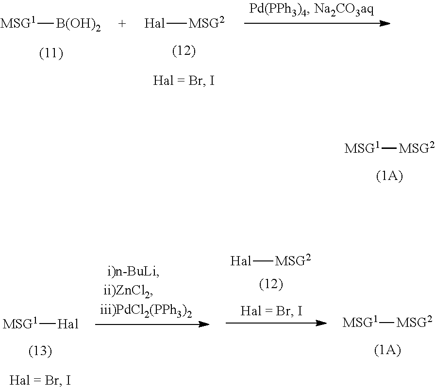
[MSG1][B(OH)2].[Hal][MSG2].[MSG1][MSG2].[MSG1][MSG2].[Hal][MSG2].[MSG1][Hal]
